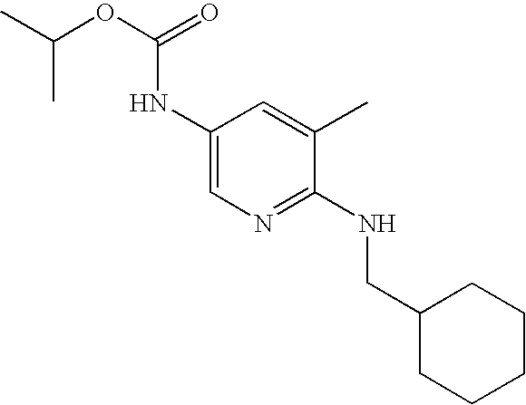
C1(NC(OC(C)C)=O)=CN=C(NCC2CCCCC2)C(C)=C1
